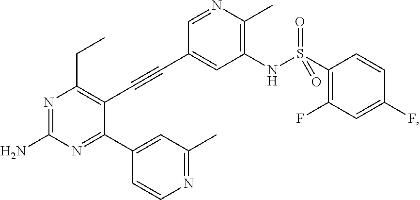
N1=C(N)N=C(C2=CC(C)=NC=C2)C(C#CC2=CC(NS(=O)(=O)C3=C(F)C=C(F)C=C3)=C(C)N=C2)=C1CC
